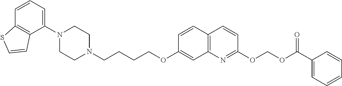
C1(N2CCN(CCCCOC3=CC4=C(C=C3)C=CC(OCOC(C3=CC=CC=C3)=O)=N4)CC2)=CC=CC2=C1C=CS2
